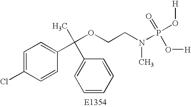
C1=C(Cl)C=CC(C(OCCN(P(O[H])(=O)O[H])C)(C2=CC=CC=C2)C)=C1
